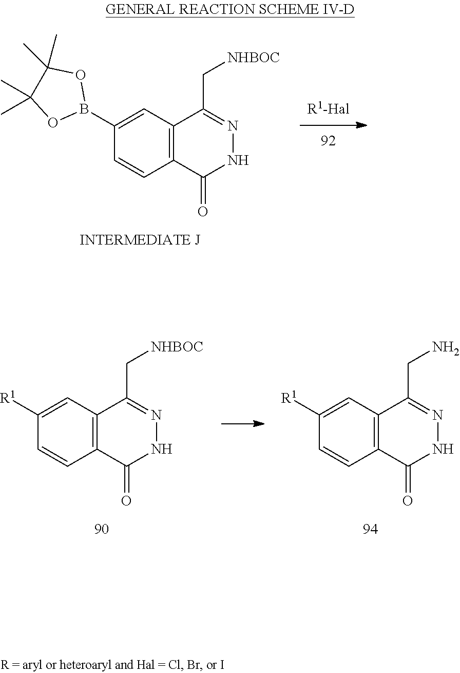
C1(B2OC(C)(C)C(C)(C)O2)=CC2=C(C(=O)NN=C2C[NHBOC])C=C1.C1([R1])=CC2=C(C(=O)NN=C2C[NHBOC])C=C1.C1([R1])=CC2=C(C(=O)NN=C2CN)C=C1
